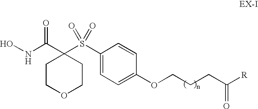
C1COCCC1(C(NO)=O)S(C1=CC=C(OCCCC([R])=O)C=C1)(=O)=O
